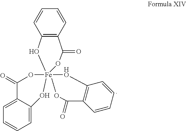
C1=CC=CC2=C1C(=O)O[Fe]13(O2)([HO]C2=C(C=CC=C2)C(=O)O1)OC(=O)C1=CC=CC=C1O3
